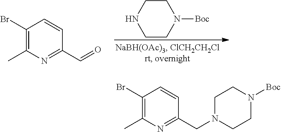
C1CNCCN1[Boc].C1(Br)=C(C)N=C(C=O)C=C1.C1(Br)=C(C)N=C(CN2CCN([Boc])CC2)C=C1
